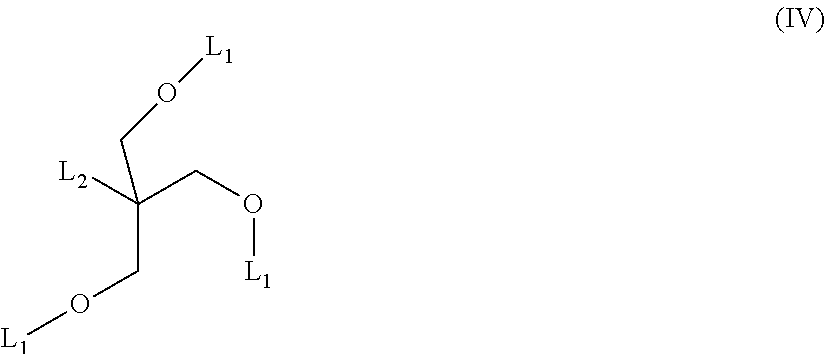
[L2]C(CO[L1])(CO[L1])CO[L1]
